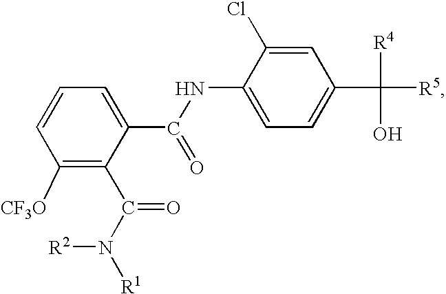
C1([CF3O])=C(C(N([R1])[R2])=O)C(C(NC2=CC=C(C([R5])([R4])O)C=C2Cl)=O)=CC=C1
